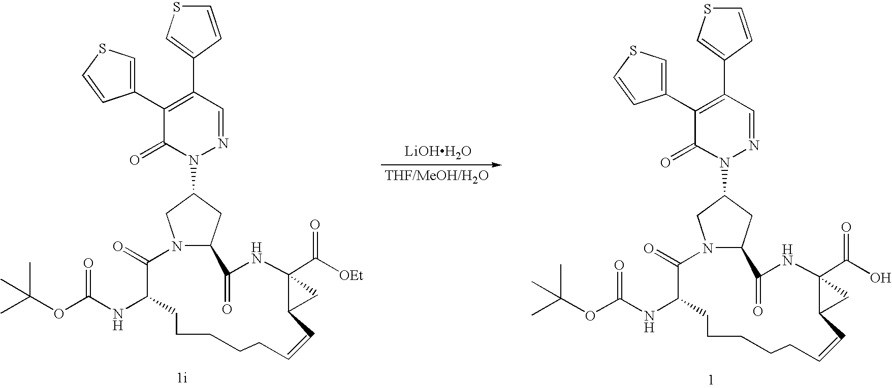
[LiOHH2O].N12C(CC(N3N=CC(C4=CSC=C4)=C(C4=CSC=C4)C3=O)C1)C(=O)NC1(C([OEt])=O)C(C=CCCCCCC(NC(OC(C)(C)C)=O)C2=O)C1.N12C(CC(N3N=CC(C4=CSC=C4)=C(C4=CSC=C4)C3=O)C1)C(=O)NC1(C(O)=O)C(C=CCCCCCC(NC(OC(C)(C)C)=O)C2=O)C1
